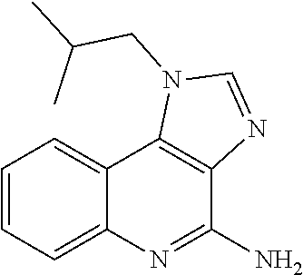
C(C(C)C)N1C2=C(N=C1)C(N)=NC1=CC=CC=C21
